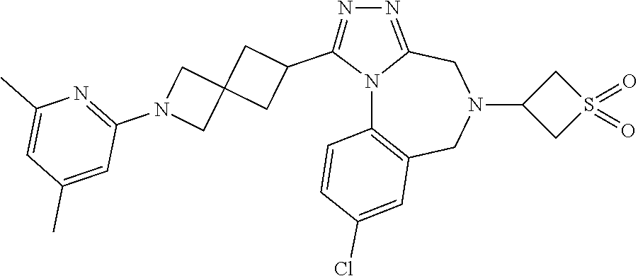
N12C3=C(CN(C4CS(=O)(=O)C4)CC1=NN=C2C1CC2(C1)CN(C1=NC(C)=CC(C)=C1)C2)C=C(Cl)C=C3
